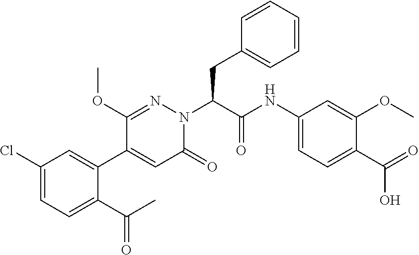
C1(Cl)=CC=C(C(C)=O)C(C2=CC(=O)N(C(C(NC3=CC=C(C(=O)O)C(OC)=C3)=O)CC3=CC=CC=C3)N=C2OC)=C1
